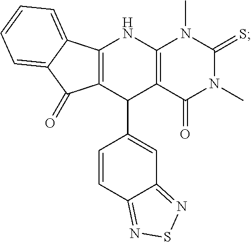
C12=C(C(C3=CC4=NSN=C4C=C3)C3=C(N1)N(C)C(=S)N(C)C3=O)C(=O)C1=CC=CC=C21
